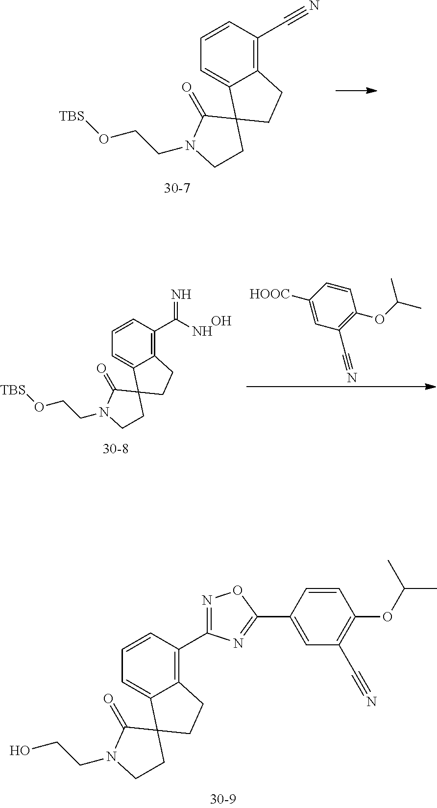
C1=CC(C2=NC(C3=C4C(=CC=C3)C3(CC4)C(=O)N(CCO)CC3)=NO2)=CC(C#N)=C1OC(C)C.C12=C(C#N)C=CC=C1C1(CC2)C(=O)N(CCO[TBS])CC1.C12=C(C(N)=N)C=CC=C1C1(CC2)C(=O)N(CCO[TBS])CC1.O.C1=CC([HOOC])=CC(C#N)=C1OC(C)C
